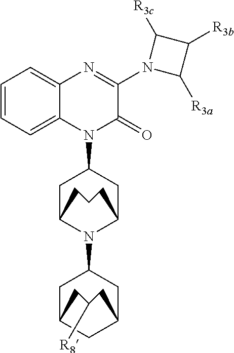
C1=CC=C2C(=C1)N=C(N1C([R3a])C([R3b])C1[R3c])C(=O)N2C1CC2N(C3CC4CC(C3)CC([R8])C4)C(C1)CCC2
